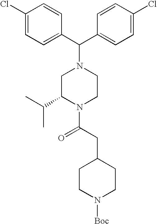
C1(C(C2=CC=C(Cl)C=C2)N2CC(C(C)C)N(C(CC3CCN([Boc])CC3)=O)CC2)=CC=C(Cl)C=C1
